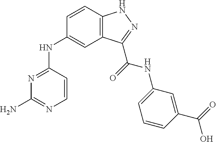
C12=C(C=CC(NC3=NC(N)=NC=C3)=C1)NN=C2C(=O)NC1=CC=CC(C(=O)O)=C1
